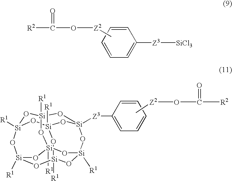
[R2]C(O[Z2]C)=O.[Z3]([SiCl3])C1=CC=CC=C1.[Si]12([R1])O[Si]3([R1])O[Si]4([Z3]C5=CC=CC=C5)O[Si]([R1])(O1)O[Si]1([R1])O[Si]([R1])(O[Si]([R1])(O3)O[Si]([R1])(O1)O2)O4.C[Z2]OC([R2])=O
